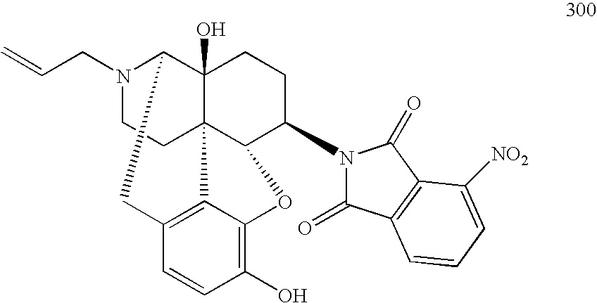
N1(CC=C)CCC23C4(O)C1CC1=C2C(=C(O)C=C1)OC3C(N1C(=O)C2=C(C1=O)C([NO2])=CC=C2)CC4
